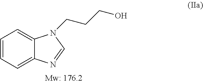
C1=CC=C2C(=C1)N(CCCO)C=N2
